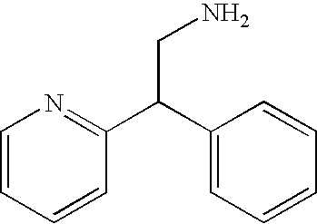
C1=CC=CC(C(C2=CC=CC=C2)CN)=N1
